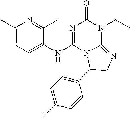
C1(C)=CC=C(NC2=NC(=O)N(CC)C3=NCC(C4=CC=C(F)C=C4)N23)C(C)=N1
